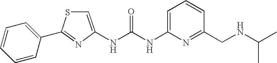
N(C(NC1=CC=CC(CNC(C)C)=N1)=O)C1=CSC(C2=CC=CC=C2)=N1
